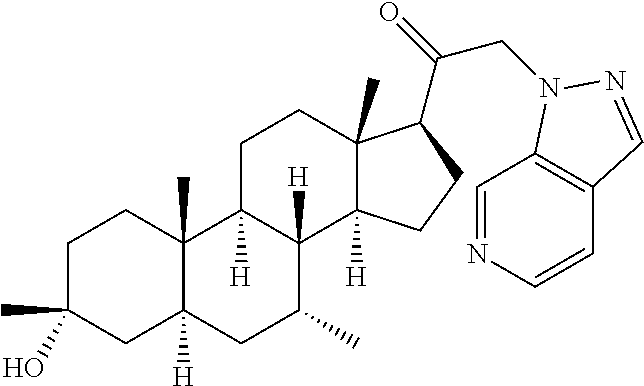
C1C(C)(O)CC2([H])C(C)(C1)C1([H])C([H])(C(C)C2)C2([H])C(C)(CC1)C(C(CN1C3=C(C=CN=C3)C=N1)=O)CC2
